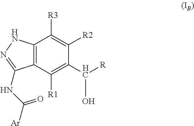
C12=C(C([R1])=C(C([R])O)C([R2])=C1[R3])C(NC(=O)[Ar])=NN2
